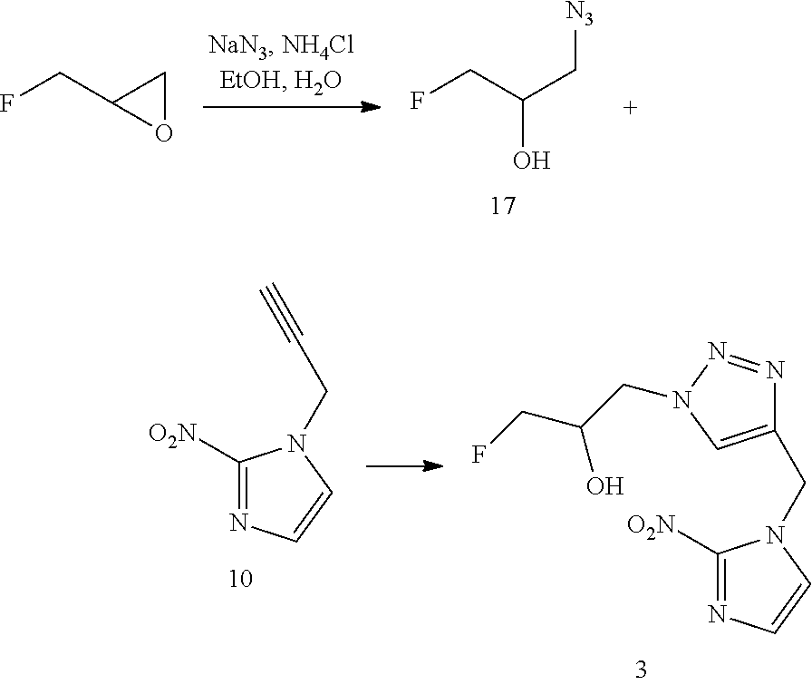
FCC(C[N3])O.FCC1OC1.C1([O2N])=NC=CN1CC#C.C1([O2N])=NC=CN1CC1=CN(CC(O)CF)N=N1
